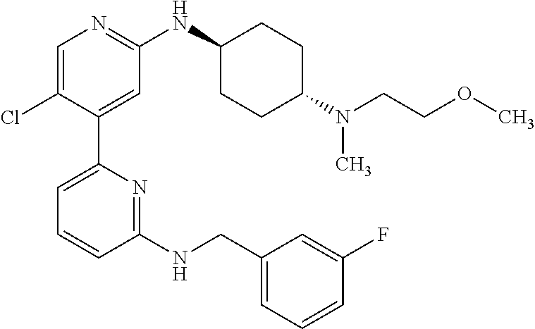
C1=C(Cl)C(C2=CC=CC(NCC3=CC=CC(F)=C3)=N2)=CC(NC2CCC(N(CCOC)C)CC2)=N1
